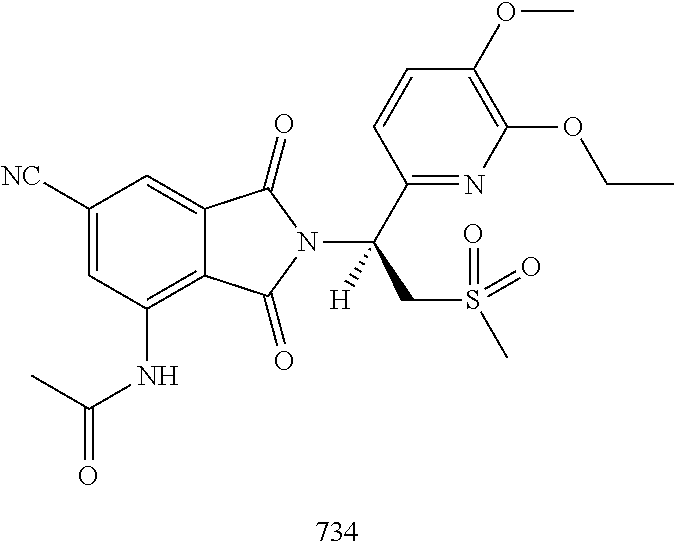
C1([NC])=CC(NC(=O)C)=C2C(=C1)C(=O)N(C(CS(=O)(C)=O)(C1=NC(OCC)=C(OC)C=C1)[H])C2=O
